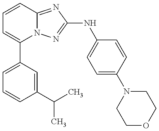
C1=C(C2=CC=CC3=NC(NC4=CC=C(N5CCOCC5)C=C4)=NN23)C=C(C(C)C)C=C1
